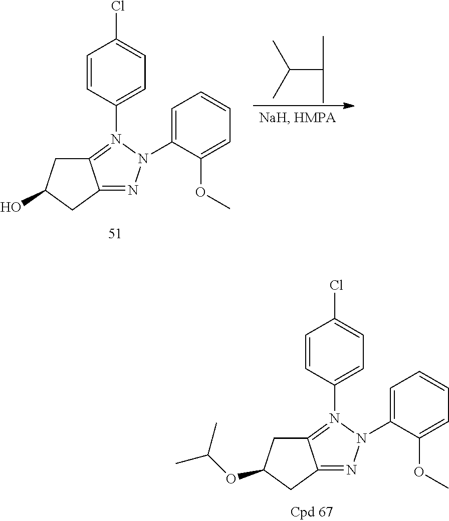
C1(N2=C3C(=NN2C2=CC=CC=C2OC)CC(OC(C)C)C3)=CC=C(Cl)C=C1.C1(N2=C3C(=NN2C2=CC=CC=C2OC)CC(O)C3)=CC=C(Cl)C=C1.C(C(C)C)(C)C
